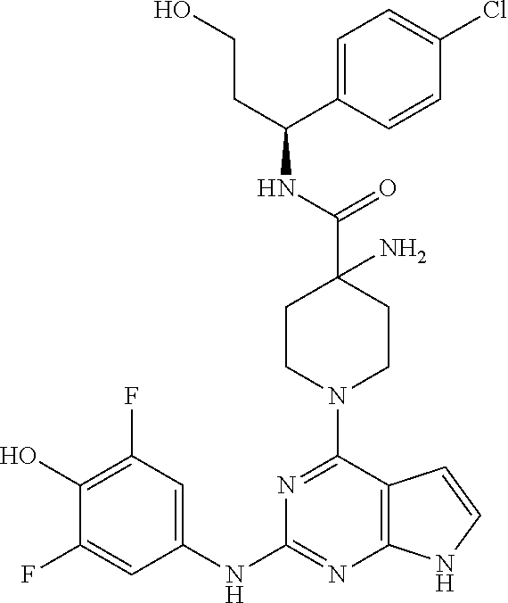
C1(O)=C(F)C=C(NC2=NC3=C(C(N4CCC(C(NC(CCO)C5=CC=C(Cl)C=C5)=O)(N)CC4)=N2)C=CN3)C=C1F
